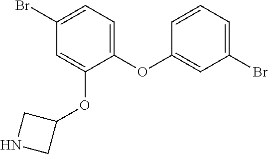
C1(OC2=CC(Br)=CC=C2)=CC=C(Br)C=C1OC1CNC1
